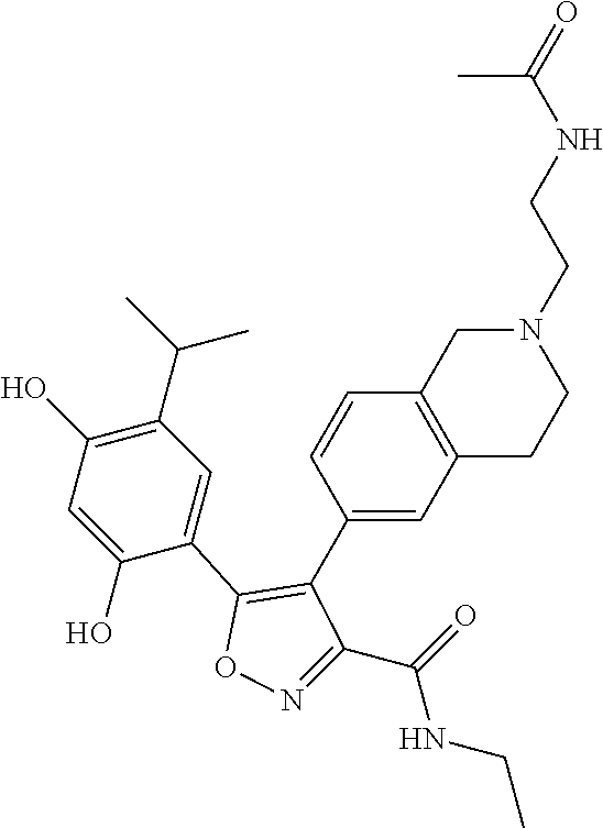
C1(O)=C(C(C)C)C=C(C2=C(C3=CC4=C(C=C3)CN(CCNC(C)=O)CC4)C(C(=O)NCC)=NO2)C(O)=C1
